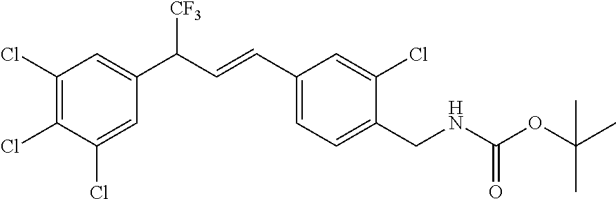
C1(Cl)=C(Cl)C(Cl)=CC(C(C=CC2=CC=C(CNC(OC(C)(C)C)=O)C(Cl)=C2)[CF3])=C1
